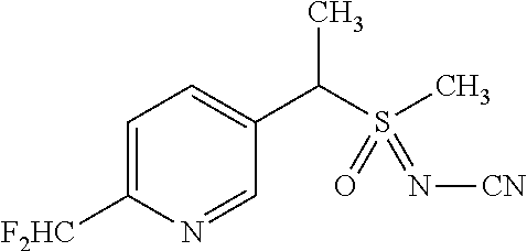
C1=C([F2HC])N=CC(C(S(C)(=O)=N[CN])C)=C1
